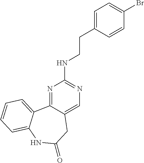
N1=C2C(=CN=C1NCCC1=CC=C(Br)C=C1)CC(=O)NC1=CC=CC=C21
